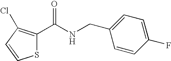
S1C(C(NCC2=CC=C(F)C=C2)=O)=C(Cl)C=C1
